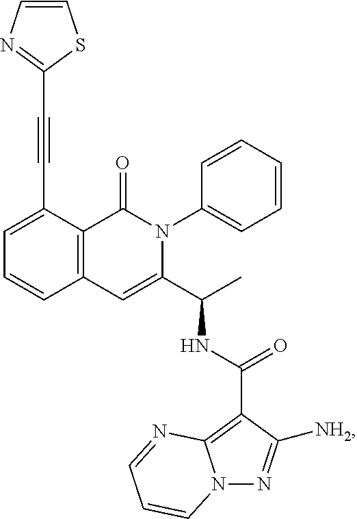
C1=C(C#CC2=NC=CS2)C2=C(C=C1)C=C(C(C)NC(=O)C1=C3N(N=C1[NH2])C=CC=N3)N(C1=CC=CC=C1)C2=O
